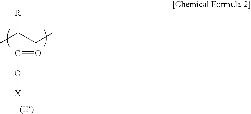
[R]C(C)(CC)C(=O)O[X]
